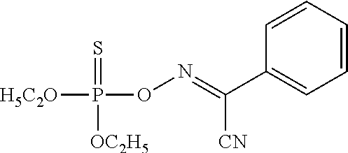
C1=CC=CC(C([CN])=NOP(=S)([H5C2O])[OC2H5])=C1
